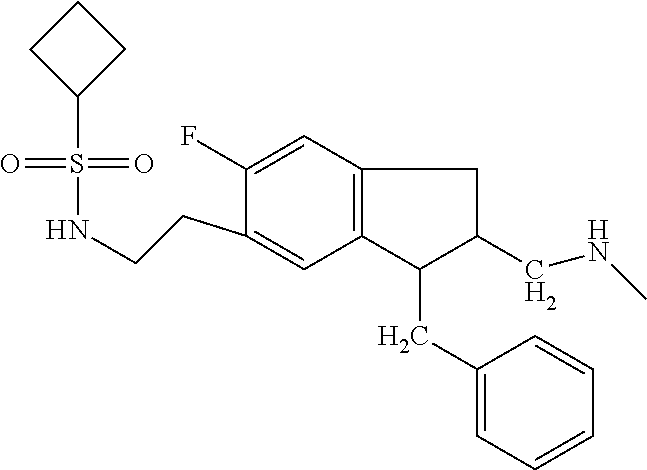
C12=C(C=C(F)C(CCNS(=O)(=O)C3CCC3)=C1)CC(CNC)C2CC1=CC=CC=C1
